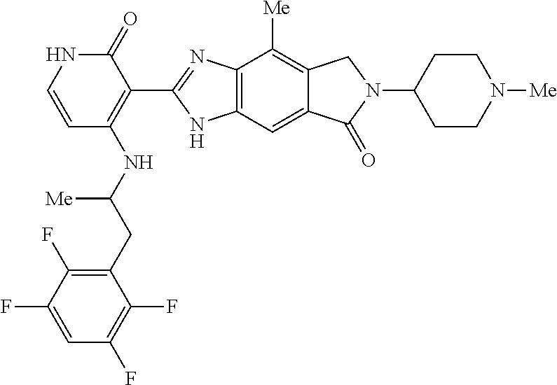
C1(CC(NC2=C(C3=NC4=C(C=C5C(=C4[Me])CN(C4CCN([Me])CC4)C5=O)N3)C(=O)NC=C2)[Me])=C(F)C(F)=CC(F)=C1F
